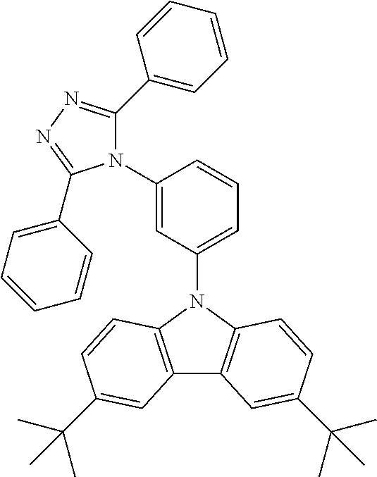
N1(C2=CC(N3C4=C(C5=C3C=CC(C(C)(C)C)=C5)C=C(C(C)(C)C)C=C4)=CC=C2)C(C2=CC=CC=C2)=NN=C1C1=CC=CC=C1
